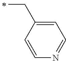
C(C1=CC=NC=C1)C
